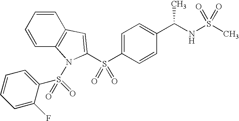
C1=C(S(C2=CC3=C(C=CC=C3)N2S(C2=CC=CC=C2F)(=O)=O)(=O)=O)C=CC(C(NS(C)(=O)=O)C)=C1
